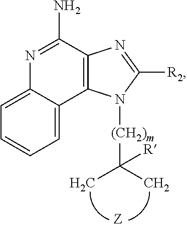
N1=C(N)C2=C(C3=CC=CC=C13)N([(CH2)m]C(C)(C)[R])C([R2])=N2
